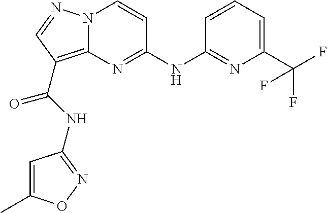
N(C1=NC2=C(C(=O)NC3=NOC(C)=C3)C=NN2C=C1)C1=NC(C(F)(F)F)=CC=C1
